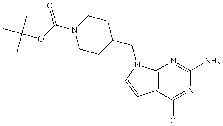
C1CC(CN2C3=C(C=C2)C(Cl)=NC(N)=N3)CCN1C(OC(C)(C)C)=O
